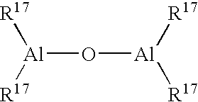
[Al](O[Al]([R17])[R17])([R17])[R17]
